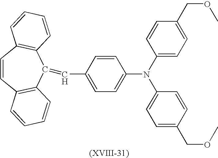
C1=CC2=C(C(=CC3=CC=C(N(C4=CC=C(COC)C=C4)C4=CC=C(COC)C=C4)C=C3)C3=C1C=CC=C3)C=CC=C2
